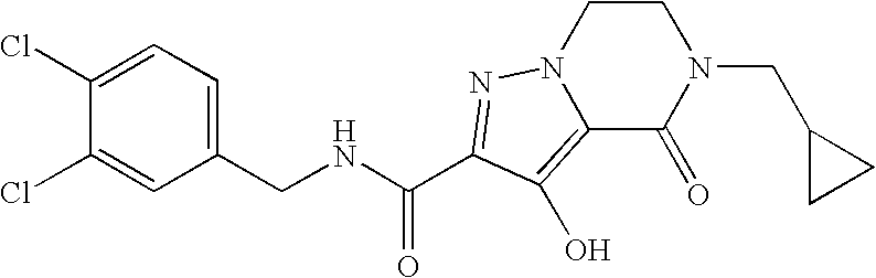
N(CC1=CC=C(Cl)C(Cl)=C1)C(C1=NN2CCN(CC3CC3)C(=O)C2=C1O)=O
